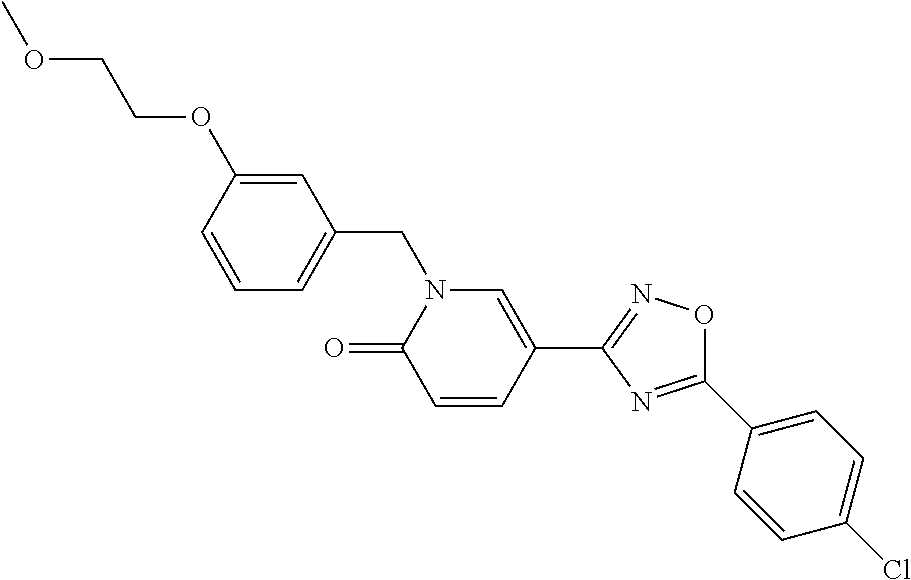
C1=CC(OCCOC)=CC(CN2C(=O)C=CC(C3=NOC(C4=CC=C(Cl)C=C4)=N3)=C2)=C1
